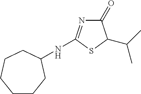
C1(=O)N=C(NC2CCCCCC2)SC1C(C)C
